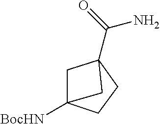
C1CC2(C(=O)N)CC1([BocHN])C2
